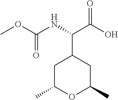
C1C(C)OC(C)CC1C(NC(OC)=O)C(O)=O
